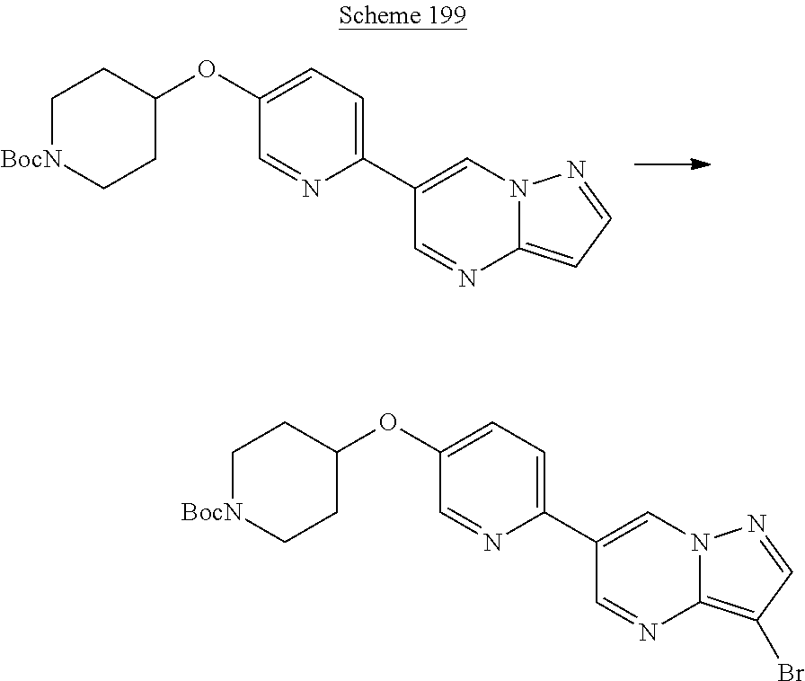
C1(C2=CN3C(=CC=N3)N=C2)=CC=C(OC2CC[BocN]CC2)C=N1.C1(C2=CN3C(=C(Br)C=N3)N=C2)=CC=C(OC2CC[BocN]CC2)C=N1
